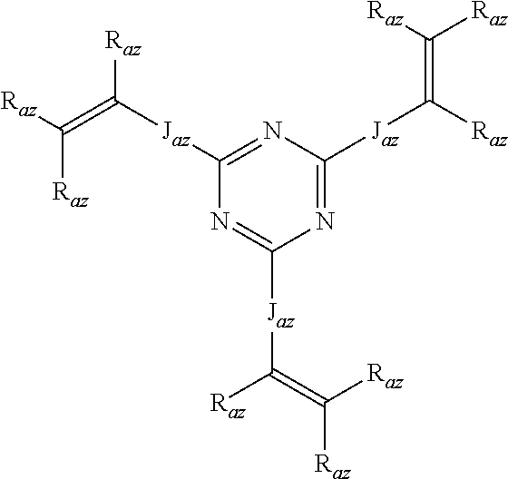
C1([Jaz]C(=C([Raz])[Raz])[Raz])=NC([Jaz]C([Raz])=C([Raz])[Raz])=NC([Jaz]C([Raz])=C([Raz])[Raz])=N1
